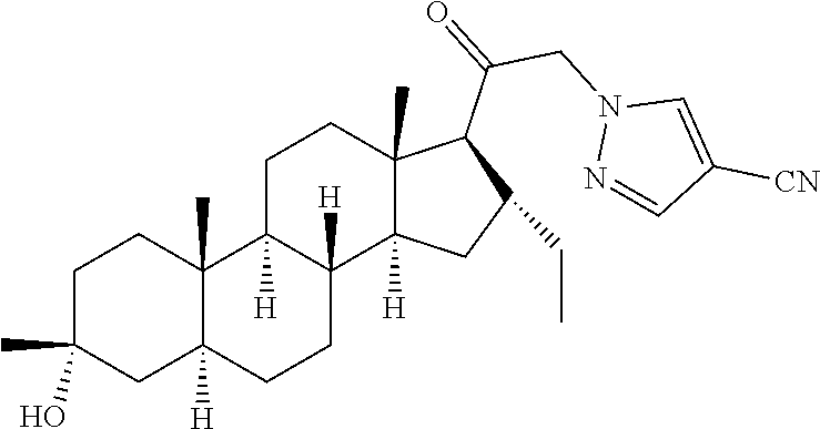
C1C(C)(O)CC2([H])C(C)(C1)C1([H])C([H])(CC2)C2([H])C(C)(CC1)C(C(CN1N=CC([CN])=C1)=O)C(CC)C2
